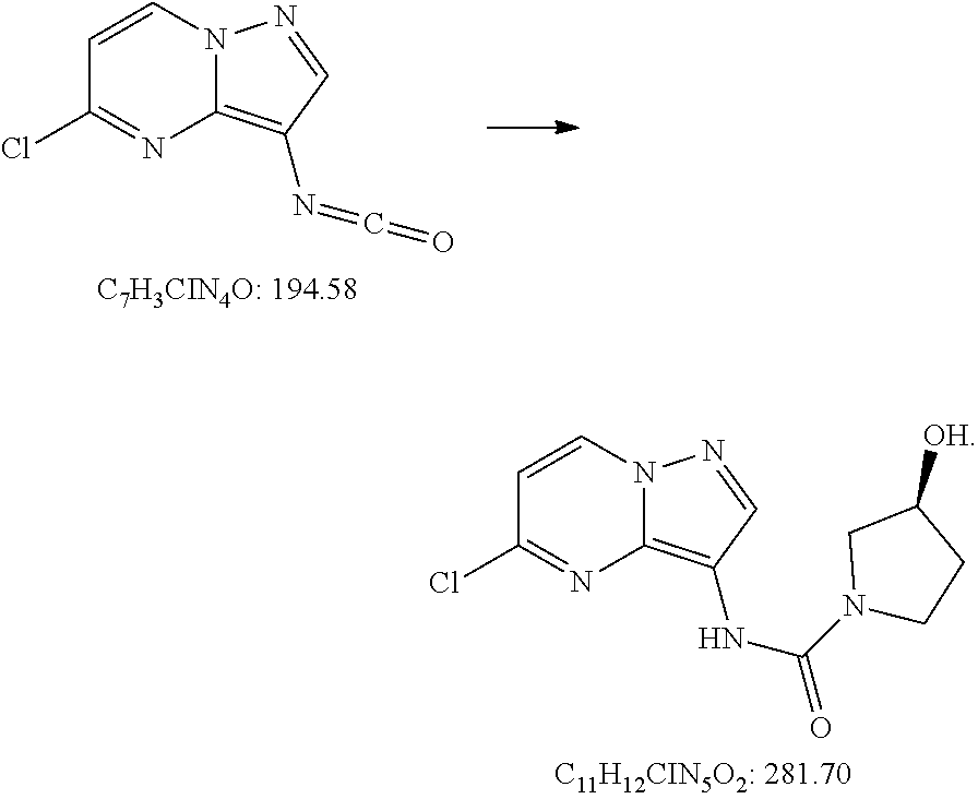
C12=C(N=C=O)C=NN1C=CC(Cl)=N2.C12=C(NC(N3CC([OH])CC3)=O)C=NN1C=CC(Cl)=N2
